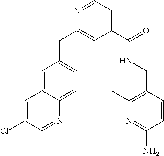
C1=C(Cl)C(C)=NC2=CC=C(CC3=CC(C(=O)NCC4=C(C)N=C(N)C=C4)=CC=N3)C=C12
